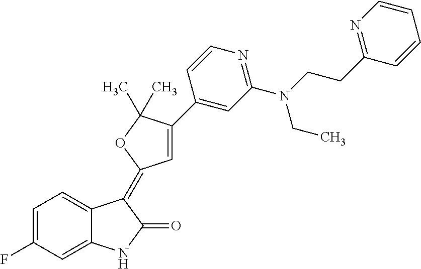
C1=C(F)C=C2C(=C1)C(=C1C=C(C3=CC(N(CC)CCC4=NC=CC=C4)=NC=C3)C(C)(C)O1)C(=O)N2
